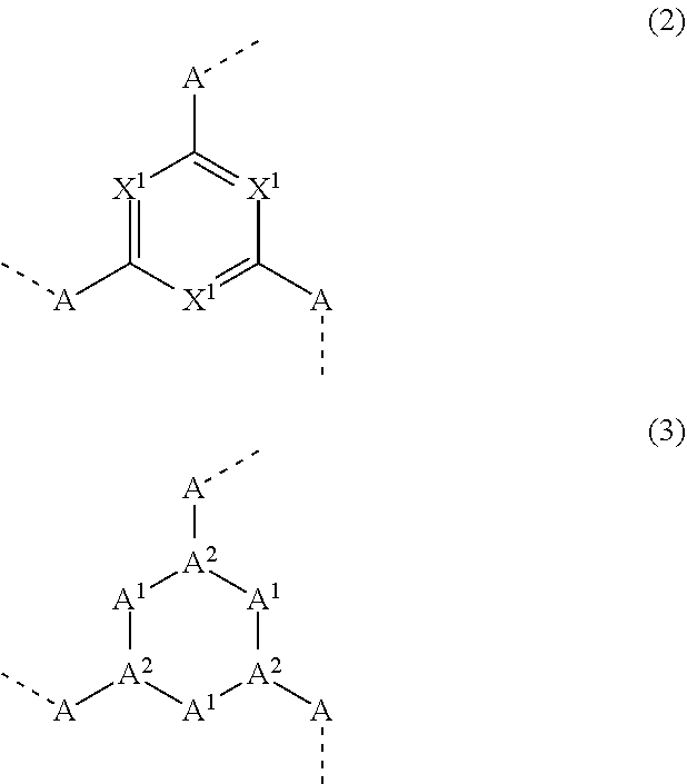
[X1]1=C([A]C)[X1]=C([A]C)[X1]=C1[A]C.[A1]1[A2]([A]C)[A1][A2]([A]C)[A1][A2]1[A]C
